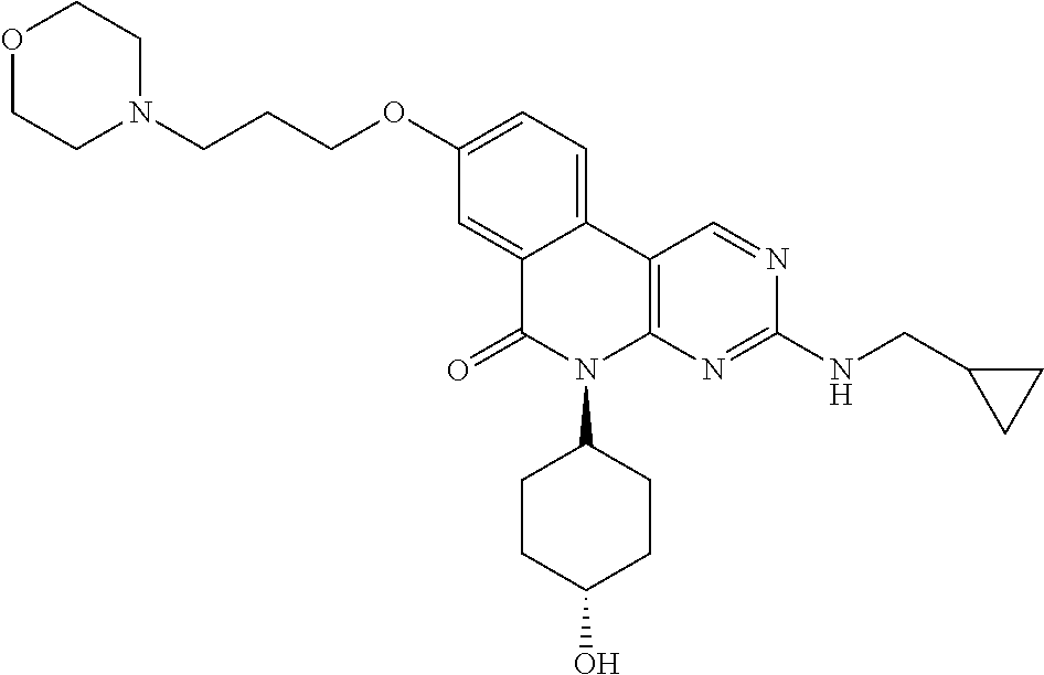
C1(OCCCN2CCOCC2)=CC=C2C(=C1)C(=O)N(C1CCC(O)CC1)C1=C2C=NC(NCC2CC2)=N1
